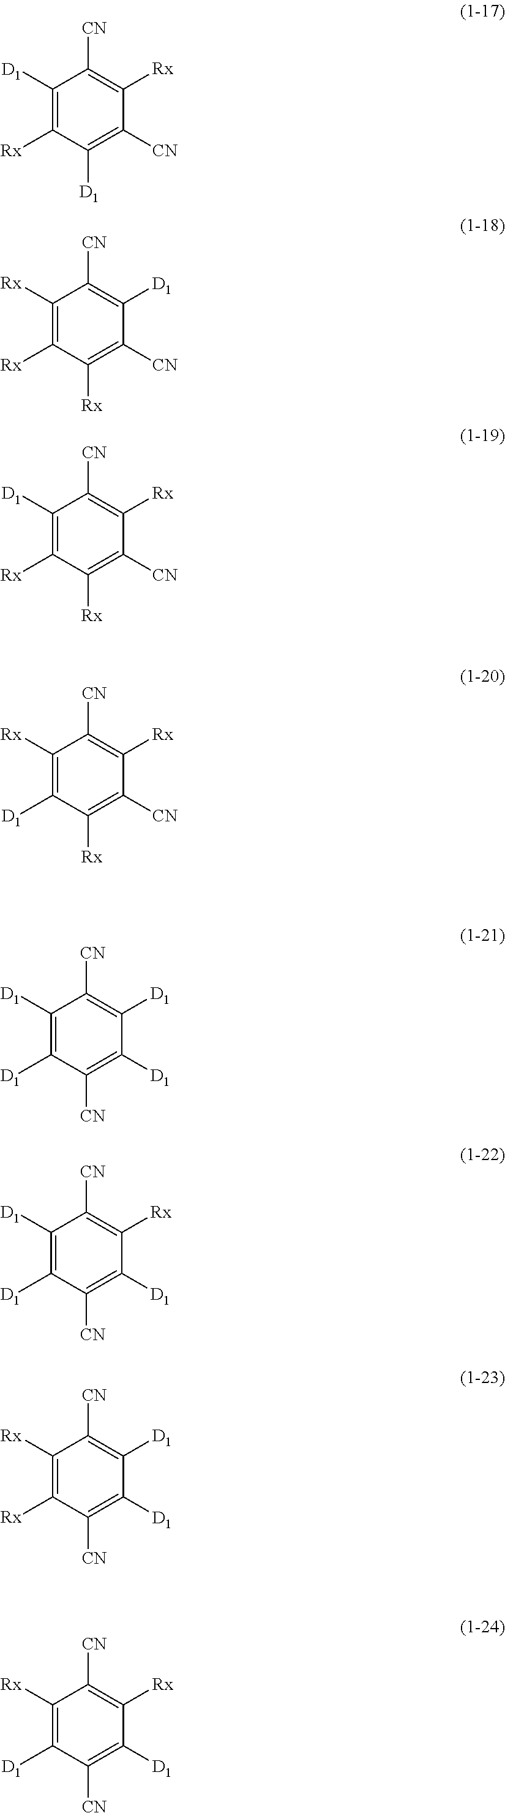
C1([Rx])=C([Rx])C([Rx])=C([CN])C([D1])=C1[CN].C1([Rx])=C([D1])C([Rx])=C([CN])C([Rx])=C1[CN].C1([D1])=C([Rx])C([Rx])=C([CN])C([Rx])=C1[CN].C1([D1])=C([D1])C([CN])=C([D1])C([D1])=C1[CN].C1([D1])=C([D1])C([CN])=C([D1])C([Rx])=C1[CN].C1([Rx])=C([Rx])C([CN])=C([D1])C([D1])=C1[CN].C1([Rx])=C([D1])C([CN])=C([D1])C([Rx])=C1[CN].C1([D1])=C([Rx])C([D1])=C([CN])C([Rx])=C1[CN]
